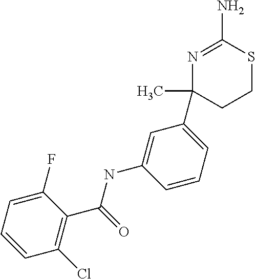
C1(Cl)=C(C(=O)NC2=CC(C3(C)CCSC(N)=N3)=CC=C2)C(F)=CC=C1
